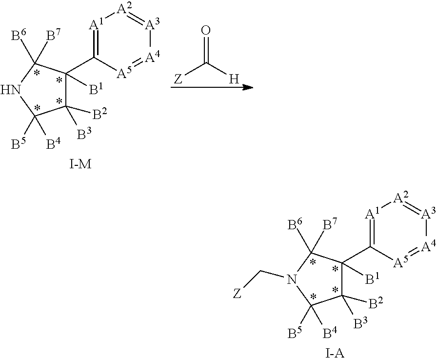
[A1]1=C(C2([B1])C([B2])([B3])C([B4])([B5])NC2([B6])[B7])[A5]=[A4][A3]=[A2]1.[I-M].O=C([H])[Z].[A1]1=C(C2([B1])C([B2])([B3])C([B4])([B5])N(C[Z])C2([B6])[B7])[A5]=[A4][A3]=[A2]1.[I-A]
